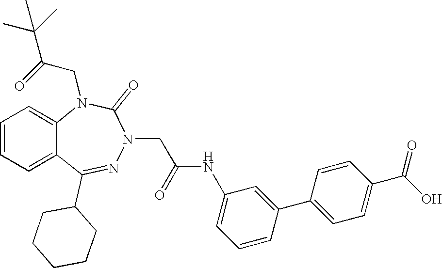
C1=CC=C2C(=C1)N(CC(C(C)(C)C)=O)C(=O)N(CC(NC1=CC=CC(C3=CC=C(C(O)=O)C=C3)=C1)=O)N=C2C1CCCCC1
